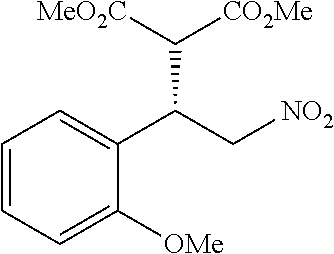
C1=CC=C([OMe])C(C(C[NO2])C([MeO2C])[CO2Me])=C1
